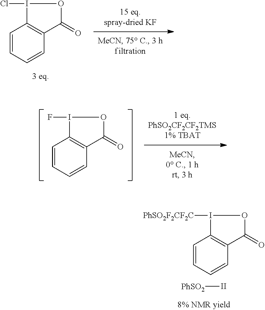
C1=CC=CC2=C1I(F)OC2=O.[PhSO2][II].C1=CC=CC2=C1I([PhSO2F2CF2C])OC2=O.C1=CC=CC2=C1I(Cl)OC2=O
